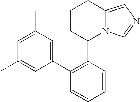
C1CC(C2=C(C3=CC(C)=CC(C)=C3)C=CC=C2)N2C(=CN=C2)C1
